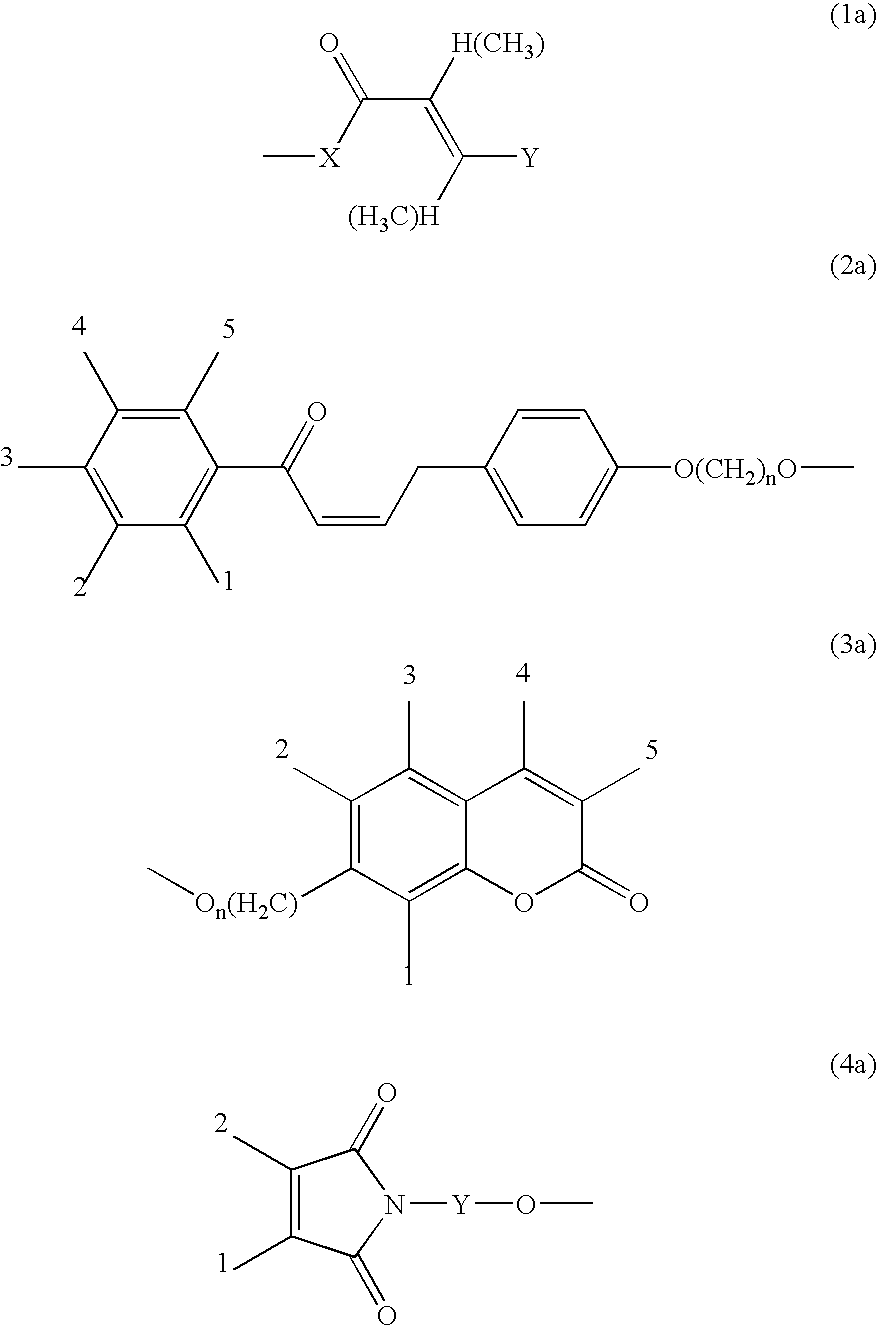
C1(C)=C(C)C(C)=C(C)C(C)=C1C(C=CCC1=CC=C([O(CH2)nO]C)C=C1)=O.C1(C)=C([On(H2C)]C)C(C)=C2C(=C1C)C(C)=C(C)C(=O)O2.C1(C)=C(C)C(=O)N([Y]OC)C1=O.C(C(=C([Y])[(H3C)H])[H(CH3)])([X]C)=O
